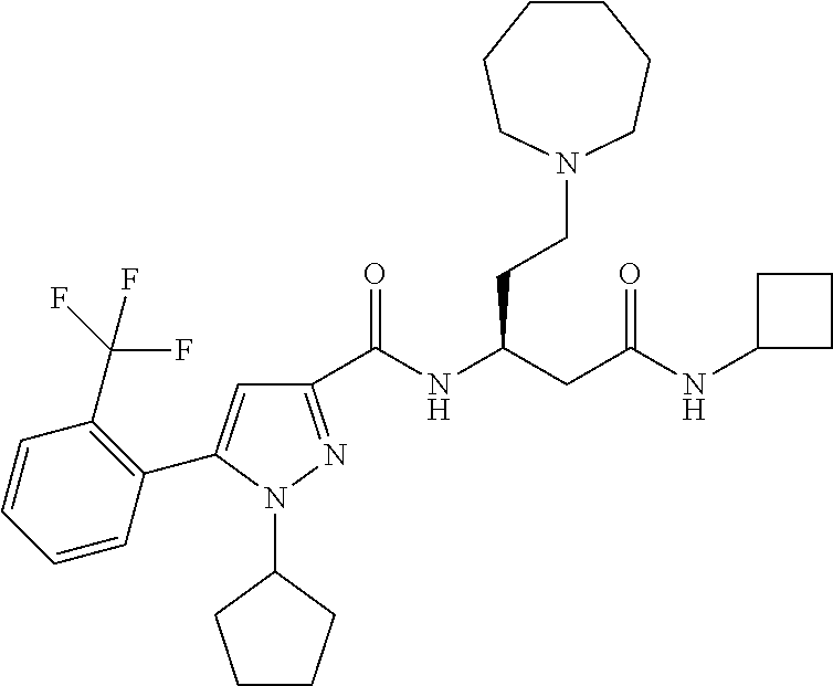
C1(C(NC(CC(NC2CCC2)=O)CCN2CCCCCC2)=O)=NN(C2CCCC2)C(C2=C(C(F)(F)F)C=CC=C2)=C1
